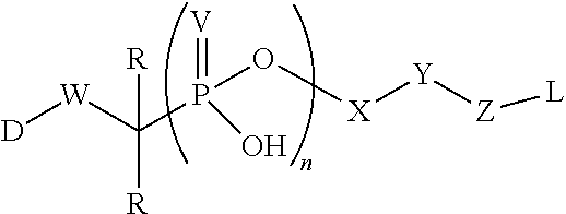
[V]=P(O)(O[X][Y][Z][L])C([W][D])([R])[R]
